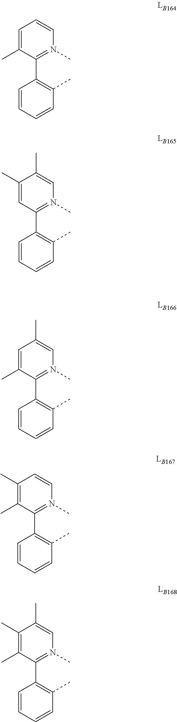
C1=C(C)C(C2=C(C)C=CC=C2)=N(C)C=C1.C1(C)=CC(C2=C(C)C=CC=C2)=N(C)C=C1C.C1=C(C)C(C2=C(C)C=CC=C2)=N(C)C=C1C.C1(C)=C(C)C(C2=C(C)C=CC=C2)=N(C)C=C1.C1(C)=C(C)C(C2=C(C)C=CC=C2)=N(C)C=C1C
